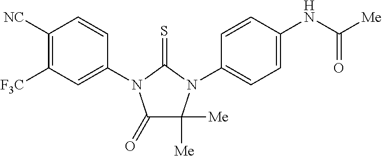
C1(=O)C([Me])([Me])N(C2=CC=C(NC([Me])=O)C=C2)C(=S)N1C1=CC([F3C])=C([NC])C=C1
